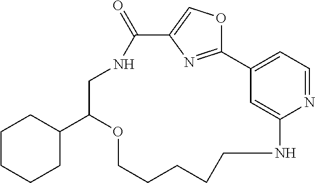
C12=CC=NC(=C1)NCCCCCOC(C1CCCCC1)CNC(=O)C1=COC2=N1
